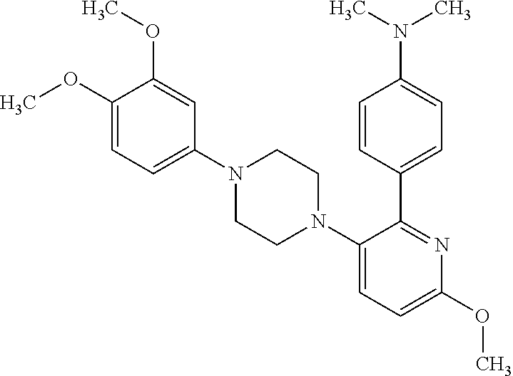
C1=C(N2CCN(C3=CC=C(OC)N=C3C3=CC=C(N(C)C)C=C3)CC2)C=C(OC)C(OC)=C1
